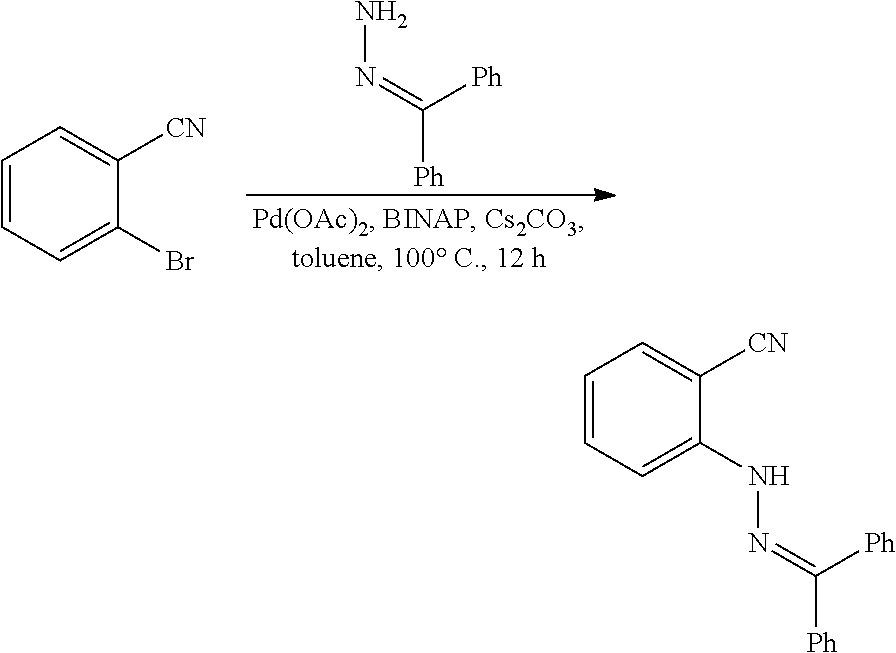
C1=CC=C(Br)C([CN])=C1.C([Ph])(=NN)[Ph].C1=CC=C(NN=C([Ph])[Ph])C([CN])=C1
